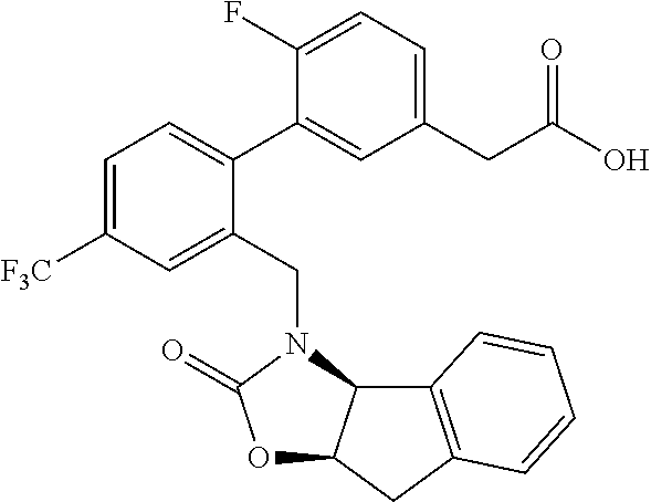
C1(F)=CC=C(CC(O)=O)C=C1C1=CC=C([F3C])C=C1CN1C2C(OC1=O)CC1=C2C=CC=C1
